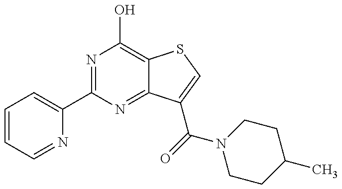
C1=CC=NC(C2=NC(O)=C3C(=N2)C(C(N2CCC(C)CC2)=O)=CS3)=C1
